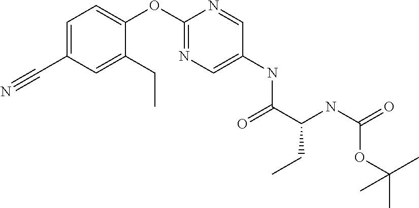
C1(C#N)=CC=C(OC2=NC=C(NC(=O)C(NC(=O)OC(C)(C)C)CC)C=N2)C(CC)=C1
